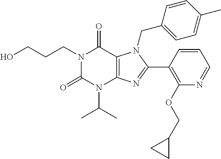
OCCCN1C(=O)N(C(C)C)C2=C(C1=O)N(CC1=CC=C(C)C=C1)C(C1=C(OCC3CC3)N=CC=C1)=N2
